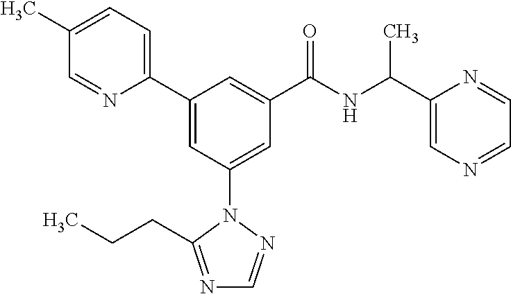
C1(C2=CC(N3N=CN=C3CCC)=CC(C(NC(C3=CN=CC=N3)C)=O)=C2)=CC=C(C)C=N1
